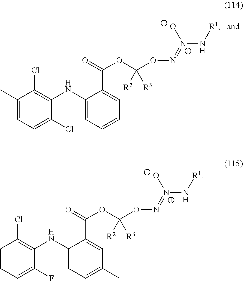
C1(C)=CC=C(Cl)C(NC2=CC=CC=C2C(=O)OC(ON=[N+](N[R1])[O-])([R2])[R3])=C1Cl.C1=CC=C(F)C(NC2=CC=C(C)C=C2C(=O)OC(ON=[N+](N[R1])[O-])([R2])[R3])=C1Cl
